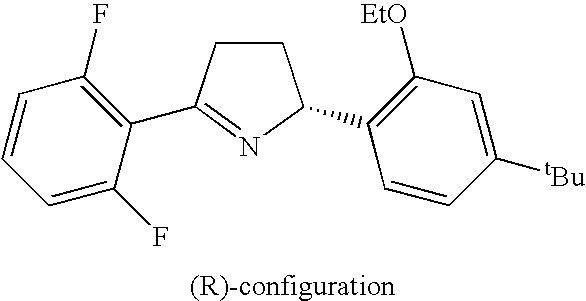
C1CC(C2=C(F)C=CC=C2F)=NC1C1=C([EtO])C=C([tBu])C=C1
